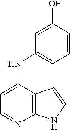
C1=C(NC2=CC=CC(O)=C2)C2=C(N=C1)NC=C2
